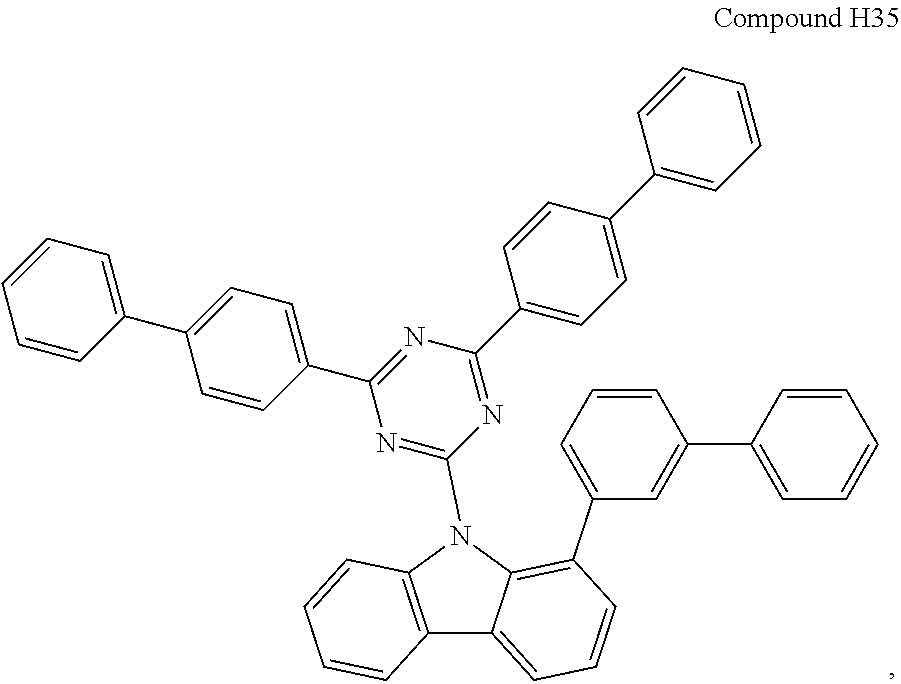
C12=C(N(C3=NC(C4=CC=C(C5=CC=CC=C5)C=C4)=NC(C4=CC=C(C5=CC=CC=C5)C=C4)=N3)C3=C(C4=CC=CC(C5=CC=CC=C5)=C4)C=CC=C13)C=CC=C2
